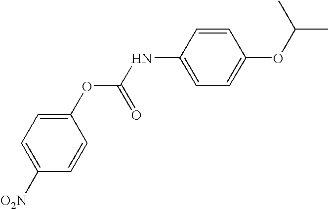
C1=CC(OC(=O)NC2=CC=C(OC(C)C)C=C2)=CC=C1[O2N]
